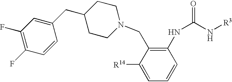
C1([R14])=CC=CC(NC(=O)N[R3])=C1CN1CCC(CC2=CC(F)=C(F)C=C2)CC1
